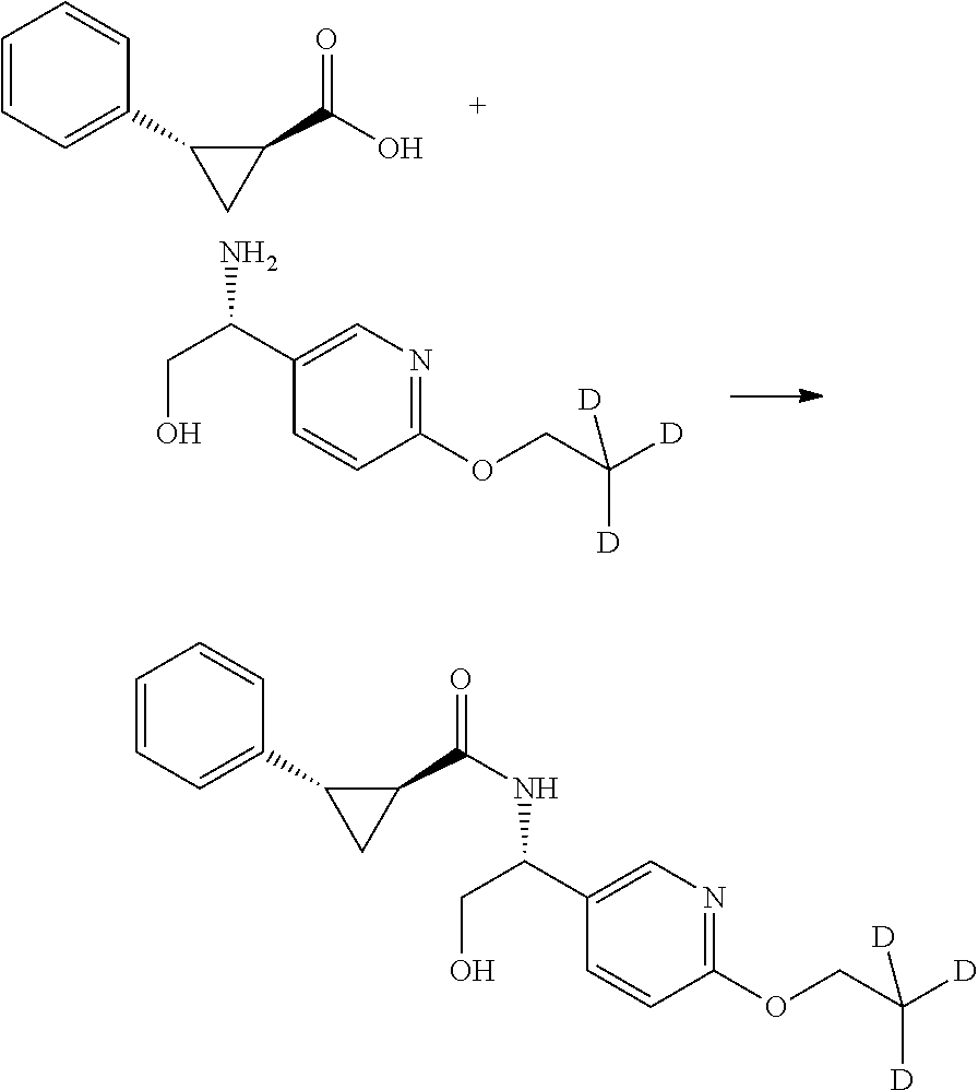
OCC(C1=CN=C(OCC([D])([D])[D])C=C1)N.C1=CC=C(C2CC2C(O)=O)C=C1.C1=CC=C(C2CC2C(=O)NC(CO)C2=CN=C(OCC([D])([D])[D])C=C2)C=C1
